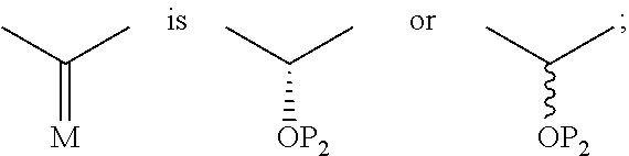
C(C)(C)[OP2].C(C)(C)[OP2].C(C)(C)=[M]
